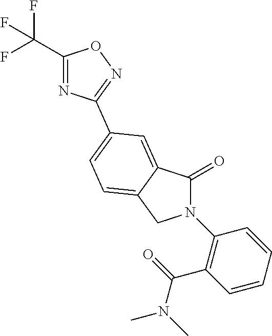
C1(=O)N(C2=C(C(=O)N(C)C)C=CC=C2)CC2=CC=C(C3=NOC(C(F)(F)F)=N3)C=C12
